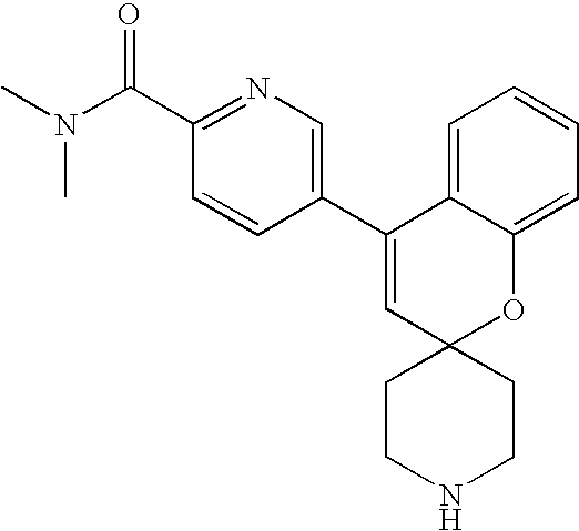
C1(C2=CN=C(C(N(C)C)=O)C=C2)=CC2(OC3=CC=CC=C13)CCNCC2
